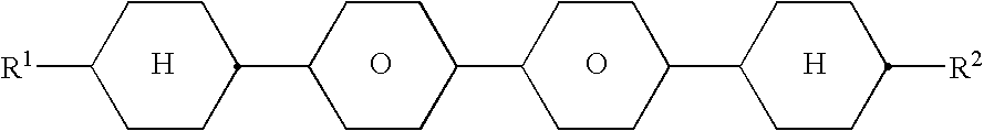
[H].O.O.[H].C1([R1])CCC(C2CCC(C3CCC(C4CCC([R2])CC4)CC3)CC2)CC1
